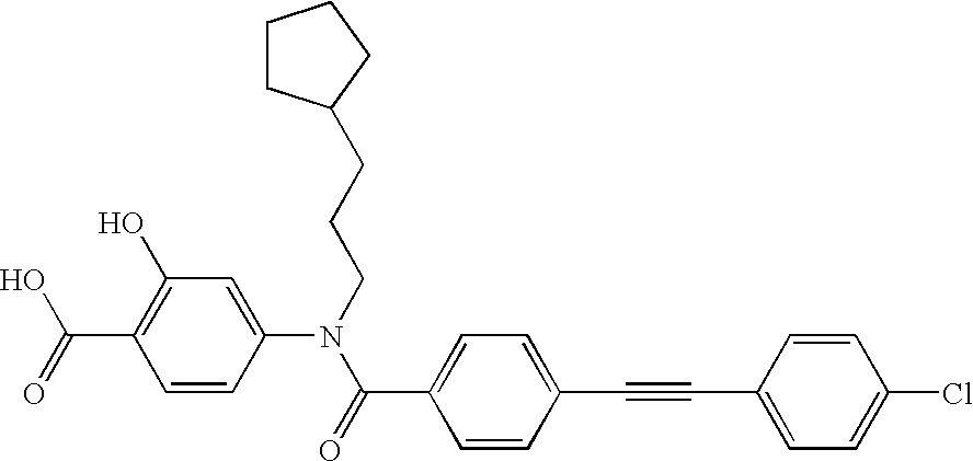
C1(O)=C(C(O)=O)C=CC(N(C(=O)C2=CC=C(C#CC3=CC=C(Cl)C=C3)C=C2)CCCC2CCCC2)=C1
